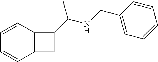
C1=CC2=C(C=C1)C(C(NCC1=CC=CC=C1)C)C2
